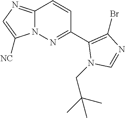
C1(C2=NN3C(=NC=C3[NC])C=C2)=C(Br)N=CN1CC(C)(C)C
